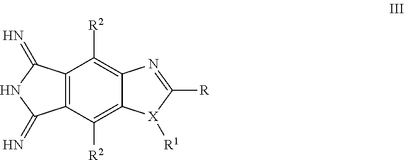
C12=C(C([R2])=C3C(=C1[R2])N=C([R])[X]3[R1])C(=N)NC2=N
